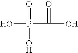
OP(C(O)=O)(=O)O
